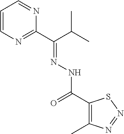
C1=CN=C(C(C(C)C)=NNC(=O)C2=C(C)N=NS2)N=C1
